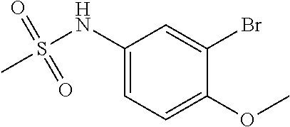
C1(NS(=O)(=O)C)=CC=C(OC)C(Br)=C1
